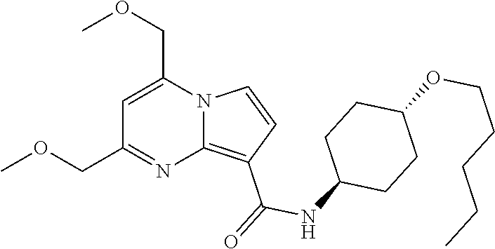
C1(COC)=NC2=C(C(=O)NC3CCC(OCCCCC)CC3)C=CN2C(COC)=C1
